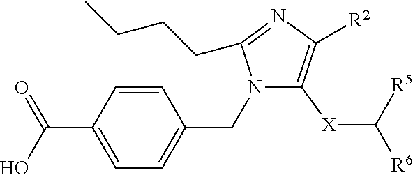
OC(=O)C1=CC=C(CN2C([X]C([R6])[R5])=C([R2])N=C2CCCC)C=C1
